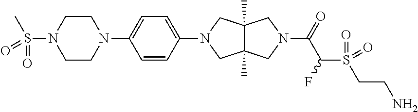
C1=CC(N2CC3(C)C(C)(C2)CN(C(=O)C(S(CCN)(=O)=O)F)C3)=CC=C1N1CCN(S(=O)(C)=O)CC1
